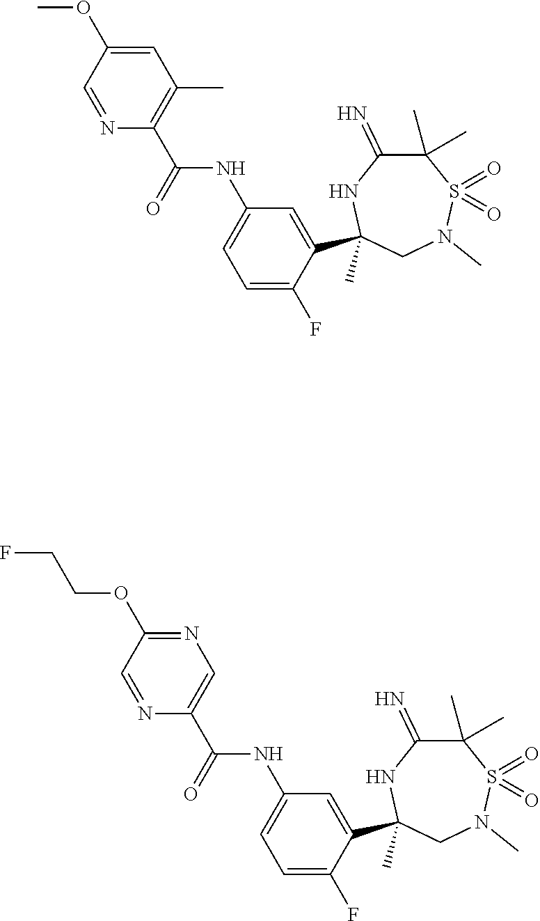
C1=C(OC)C=NC(C(=O)NC2=CC=C(F)C(C3(C)NC(=N)C(C)(C)S(=O)(=O)N(C)C3)=C2)=C1C.N1=C(OCCF)C=NC(C(=O)NC2=CC=C(F)C(C3(C)NC(=N)C(C)(C)S(=O)(=O)N(C)C3)=C2)=C1
